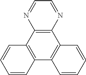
C12=C(N=CC=N1)C1=C(C3=C2C=CC=C3)C=CC=C1
